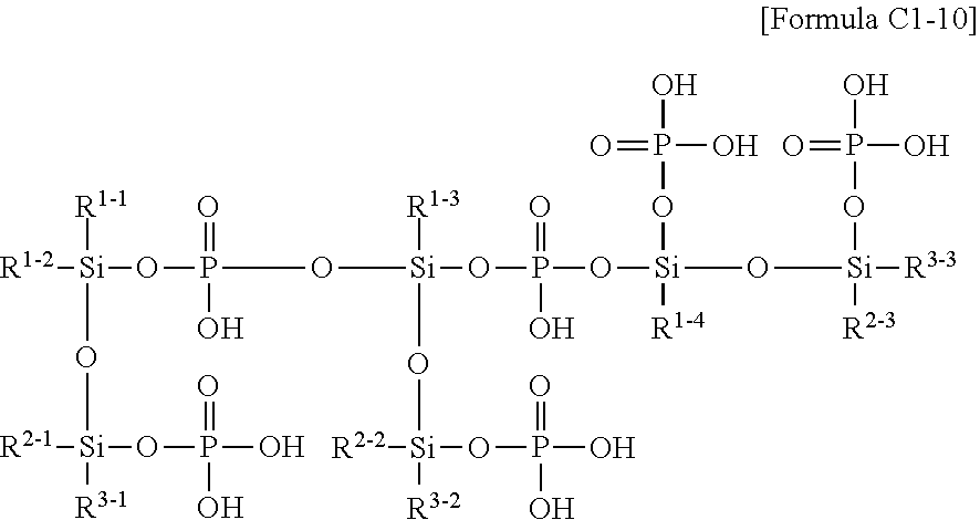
[R1-2][Si](OP(O[Si](OP(O[Si](O[Si]([R3-3])(OP(O)(O)=O)[R2-3])(OP(O)(O)=O)[R1-4])(=O)O)([R1-3])O[Si]([R3-2])(OP(O)(=O)O)[R2-2])(=O)O)([R1-1])O[Si]([R3-1])(OP(O)(=O)O)[R2-1]
